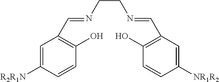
C1=C([R2R1N])C=CC(O)=C1C=NCCN=CC1=C(O)C=CC([NR1R2])=C1
